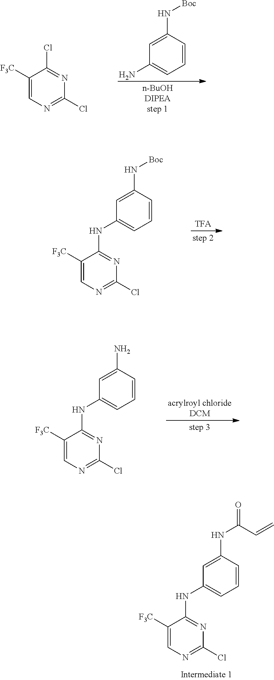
C1([F3C])=CN=C(Cl)N=C1NC1=CC=CC(NC(=O)C=C)=C1.C1([F3C])=CN=C(Cl)N=C1Cl.C1=C(N[Boc])C=CC=C1N.C1([F3C])=CN=C(Cl)N=C1NC1=CC=CC(N[Boc])=C1.C1([F3C])=CN=C(Cl)N=C1NC1=CC=CC(N)=C1
